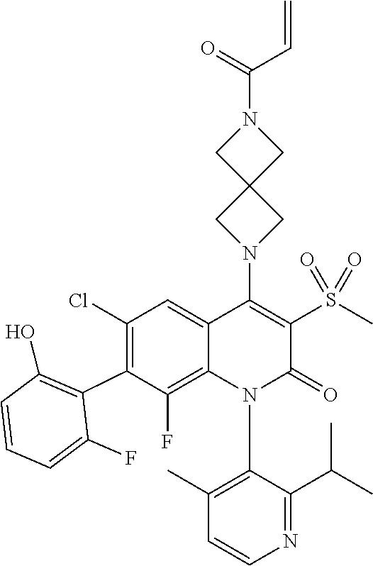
C1=CN=C(C(C)C)C(N2C(=O)C(S(C)(=O)=O)=C(N3CC4(C3)CN(C(C=C)=O)C4)C3=CC(Cl)=C(C4=C(O)C=CC=C4F)C(F)=C23)=C1C
